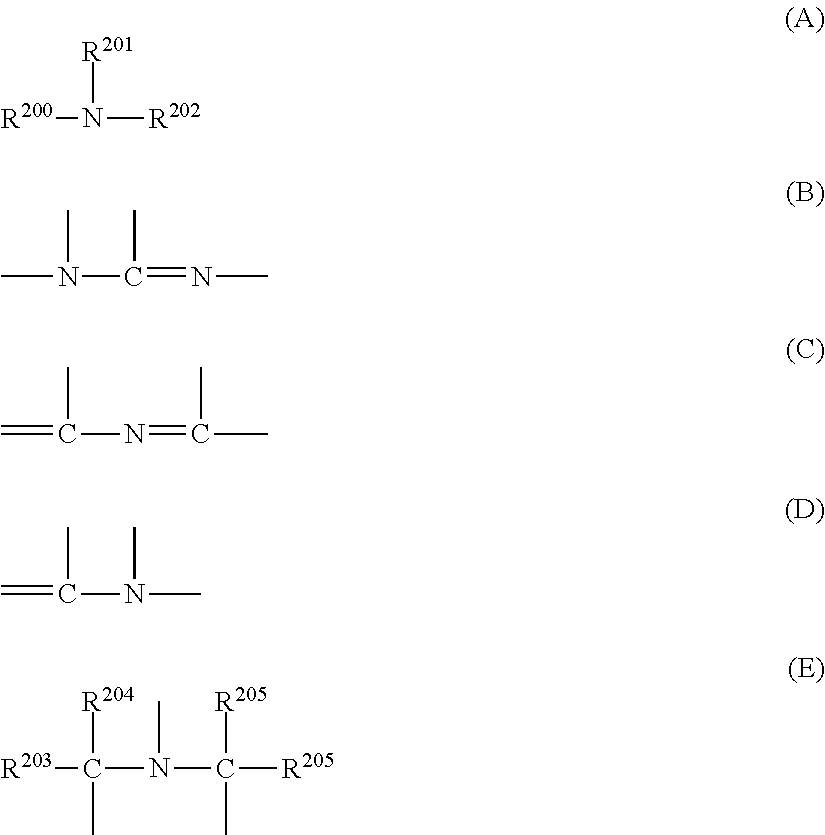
[R200]N([R202])[R201].CN(C(=NC)C)C.C=C(N=C(C)C)C.C=C(N(C)C)C.[R203]C(N(C([R205])([R205])C)C)([R204])C
